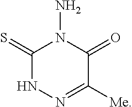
C1(=S)NN=C([Me])C(=O)N1N
